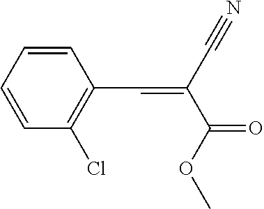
C1=CC=CC(Cl)=C1C=C(C(OC)=O)C#N
